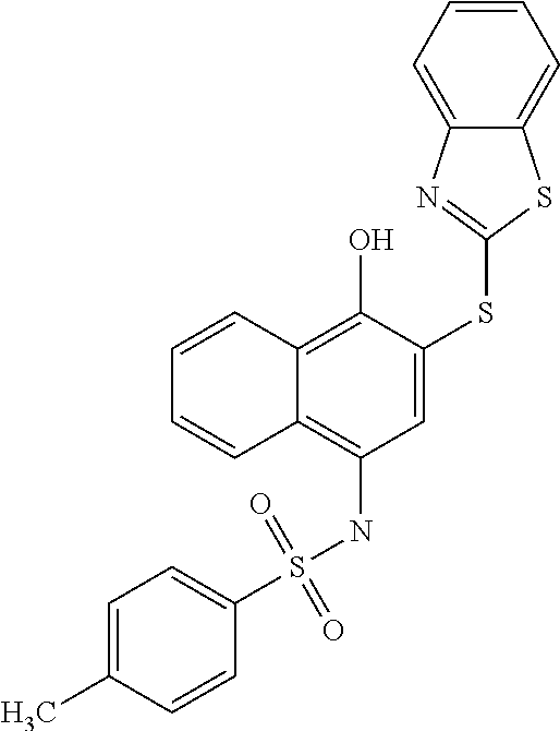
C1=C(SC2=NC3=CC=CC=C3S2)C(O)=C2C(=C1NS(C1=CC=C(C)C=C1)(=O)=O)C=CC=C2
